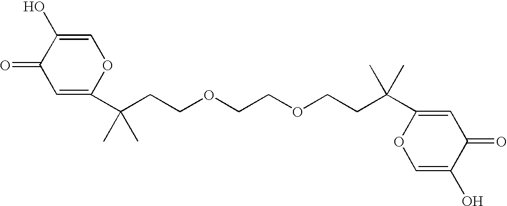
C(COCCOCCC(C)(C)C1=CC(=O)C(O)=CO1)C(C)(C)C1=CC(=O)C(O)=CO1
